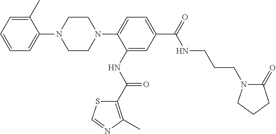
C1=C(C)C(N2CCN(C3=CC=C(C(NCCCN4C(=O)CCC4)=O)C=C3NC(=O)C3=C(C)N=CS3)CC2)=CC=C1
